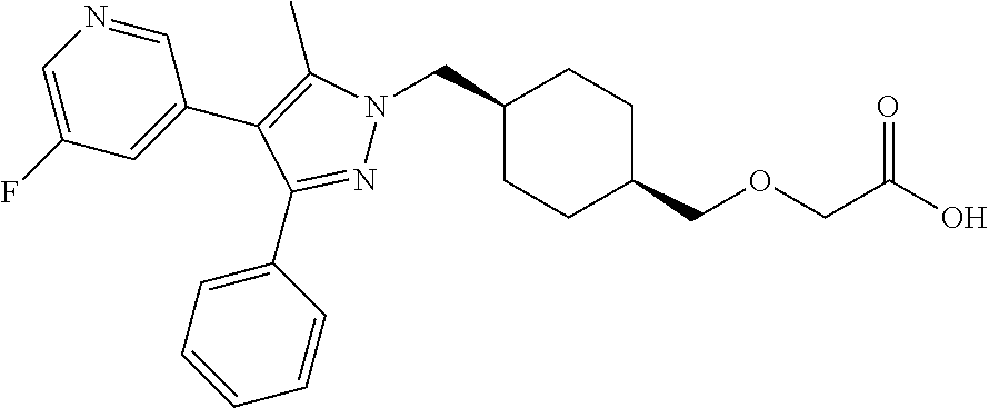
C1(CN2N=C(C3=CC=CC=C3)C(C3=CC(F)=CN=C3)=C2C)CCC(COCC(O)=O)CC1
